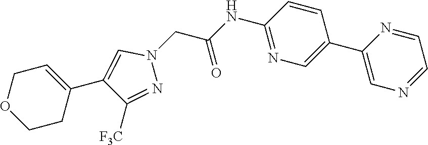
C1(C2=CN=C(NC(=O)CN3C=C(C4=CCOCC4)C([F3C])=N3)C=C2)=CN=CC=N1
